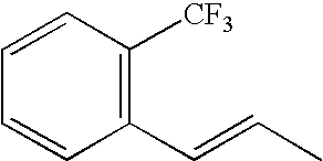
C1=CC=CC(C=CC)=C1[CF3]
